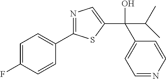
C1=C(F)C=CC(C2=NC=C(C(C(C)C)(C3=CC=NC=C3)O)S2)=C1
